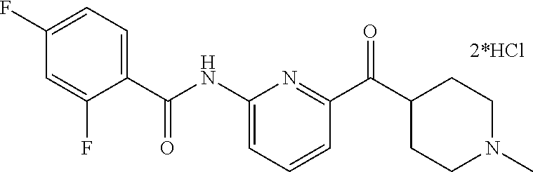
C1(NC(C2=CC=C(F)C=C2F)=O)=CC=CC(C(C2CCN(C)CC2)=O)=N1
